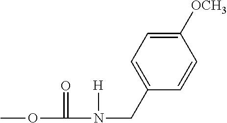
COC(N(CC1=CC=C([OCH3])C=C1)[H])=O
